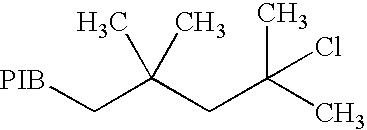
[PIB]CC(CC(C)(C)Cl)(C)C
